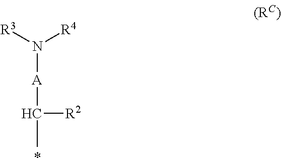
*.C(C)([R2])[A]N([R4])[R3]
